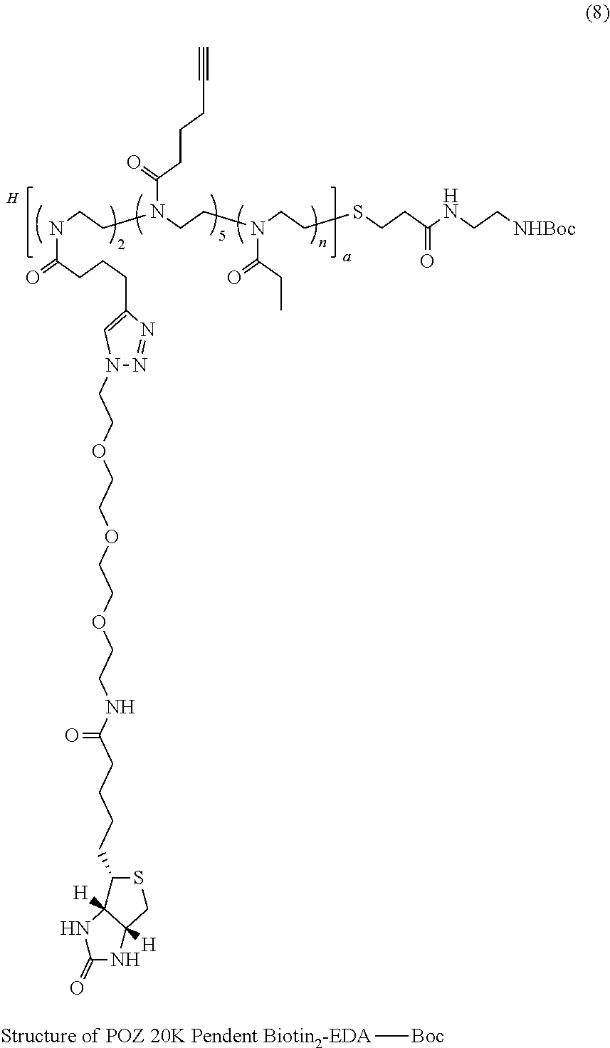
N(CCN(CCN(CCSCCC(NCC[NHBoc])=O)C(CC)=O)C(CCCC#C)=O)C(=O)CCCC1=CN(CCOCCOCCOCCNC(CCCCC2SCC3([H])C2([H])NC(=O)N3)=O)N=N1.[Structure of POZ 20K Pendent Biotin2-EDA][Boc]
